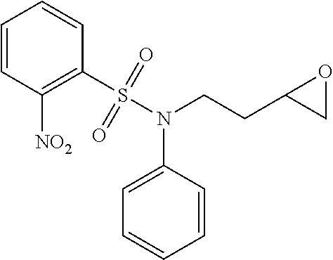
C1=CC([NO2])=C(S(N(C2=CC=CC=C2)CCC2CO2)(=O)=O)C=C1
